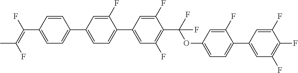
C1=CC(C2=CC=C(C3=CC(F)=C(C(OC4=CC=C(C5=CC(F)=C(F)C(F)=C5)C(F)=C4)(F)F)C(F)=C3)C(F)=C2)=CC=C1C(=C(F)C)F
